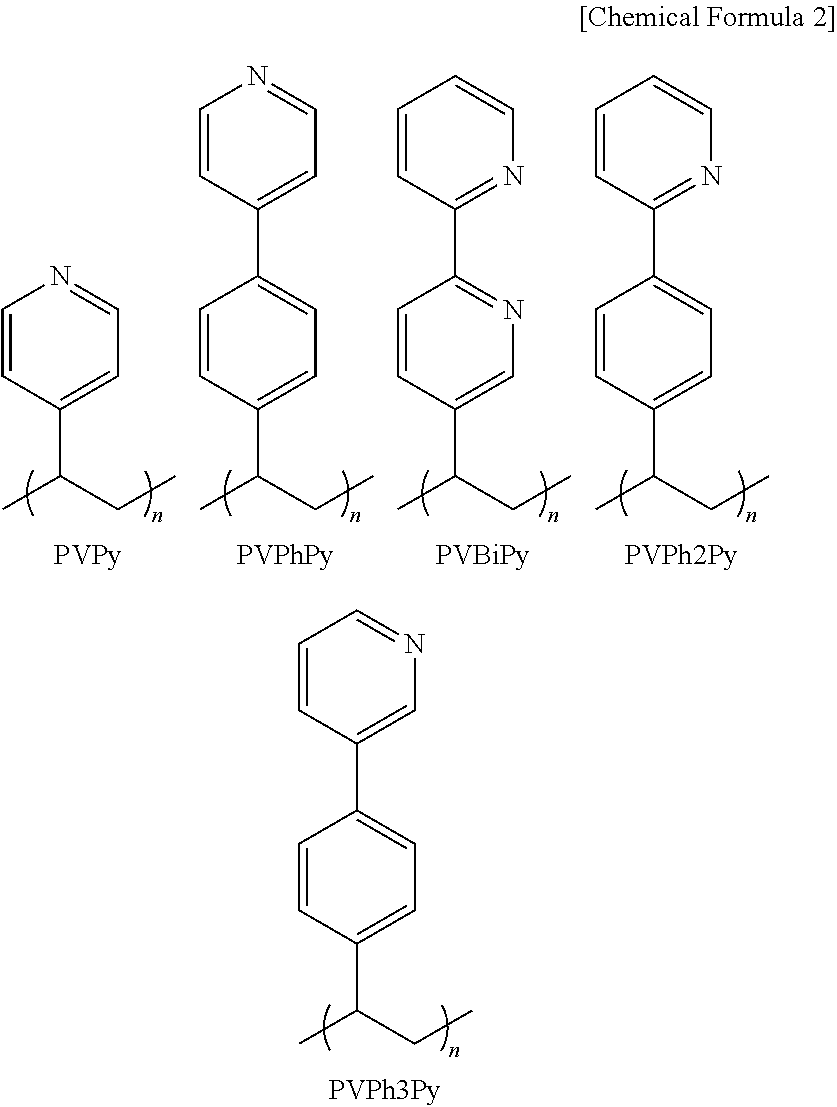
C1=CC(C(CC)C)=CC=C1C1=CN=CC=C1.C1=CC(C(CC)C)=CC=N1.C1=CC(C(CC)C)=CC=C1C1=CC=NC=C1.C1=CC(C(CC)C)=CN=C1C1=NC=CC=C1.C1=CC(C(CC)C)=CC=C1C1=NC=CC=C1
